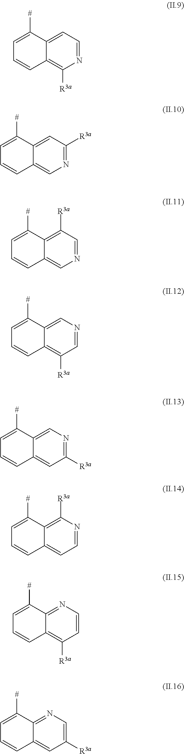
C1=C([#])C2=CC=NC([R3a])=C2C=C1.C1=C([#])C2=CC([R3a])=NC=C2C=C1.C1=C([#])C2=C([R3a])C=NC=C2C=C1.C1=C([#])C2=CN=CC([R3a])=C2C=C1.C1=C([#])C2=CN=C([R3a])C=C2C=C1.C1=C([#])C2=C([R3a])N=CC=C2C=C1.C1=C([#])C2=NC=CC([R3a])=C2C=C1.C1=C([#])C2=NC=C([R3a])C=C2C=C1
